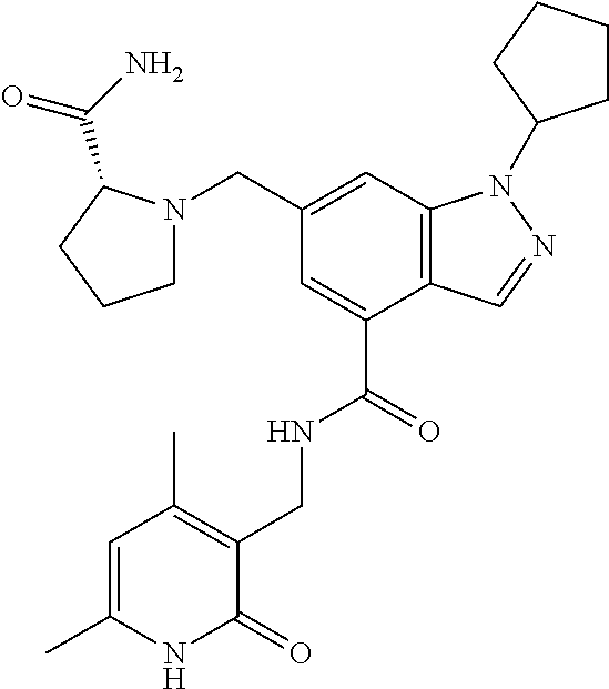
C1(CN2CCCC2C(N)=O)=CC2=C(C(C(=O)NCC3=C(C)C=C(C)NC3=O)=C1)C=NN2C1CCCC1
